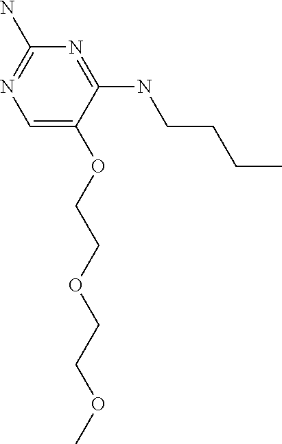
C1=C(OCCOCCOC)C(NCCCC)=NC(N)=N1
